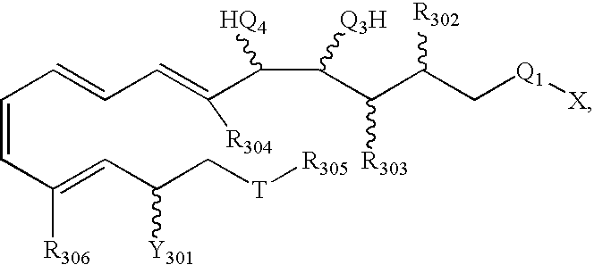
C(=CC(=CC(C[T][R305])[Y301])[R306])C=CC=C(C(C(C(C(C[Q1][X])[R302])[R303])[Q3H])[HQ4])[R304]
